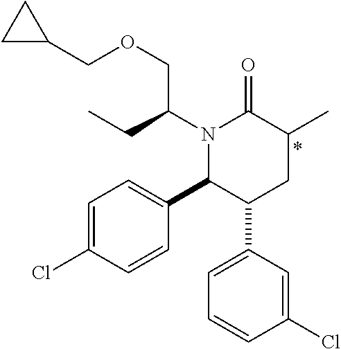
C1=C(Cl)C=CC(C2C(C3=CC=CC(Cl)=C3)CC(C)C(=O)N2C(COCC2CC2)CC)=C1
